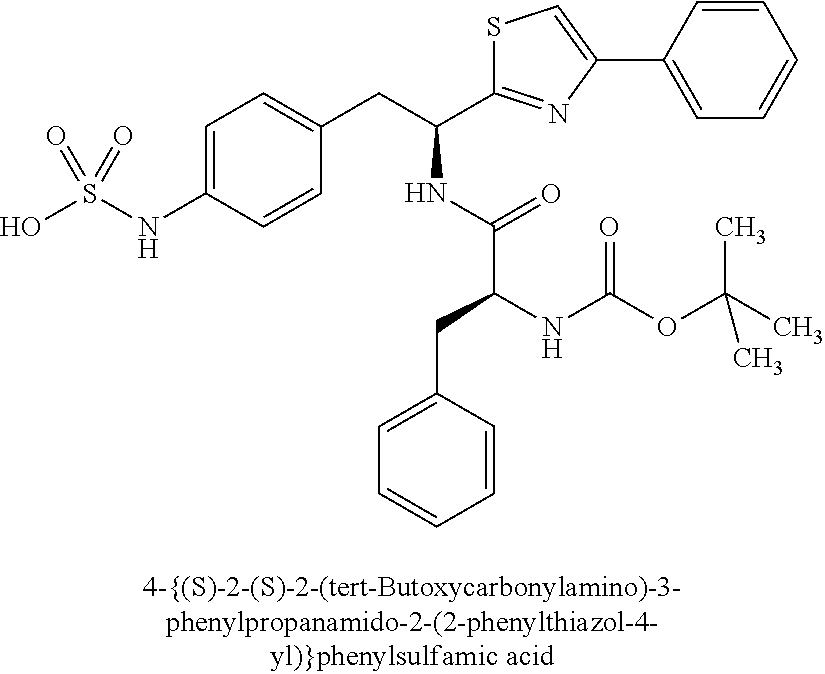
OS(NC1=CC=C(CC(C2=NC(C3=CC=CC=C3)=CS2)NC(C(NC(OC(C)(C)C)=O)CC2=CC=CC=C2)=O)C=C1)(=O)=O
